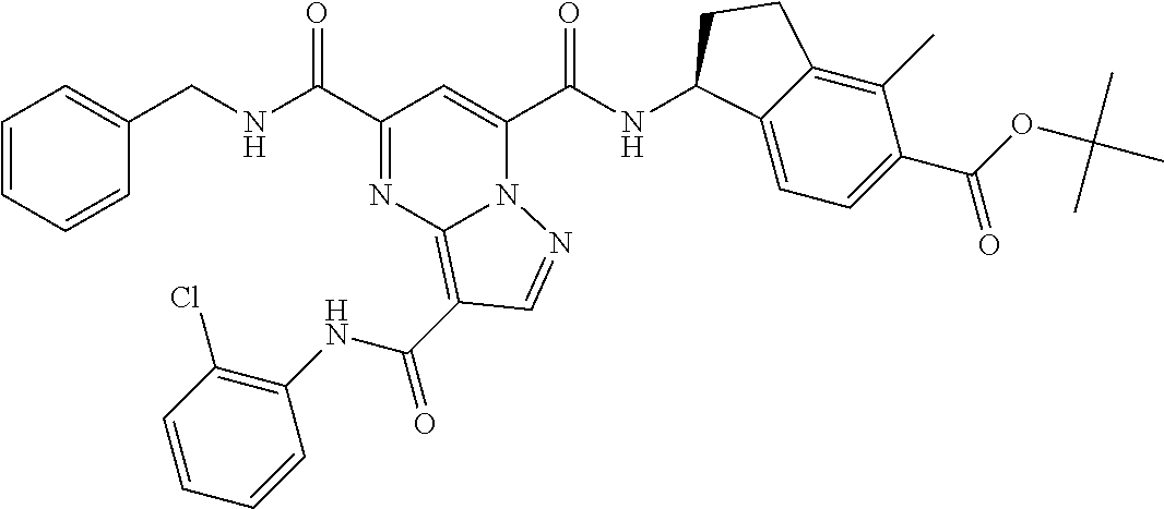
C1(C(NCC2=CC=CC=C2)=O)=NC2=C(C(NC3=C(Cl)C=CC=C3)=O)C=NN2C(C(NC2C3=CC=C(C(OC(C)(C)C)=O)C(C)=C3CC2)=O)=C1
